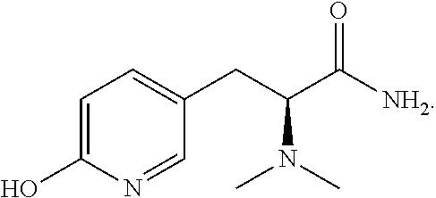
C1=C(CC(C(=O)[NH2])N(C)C)C=NC(O)=C1
